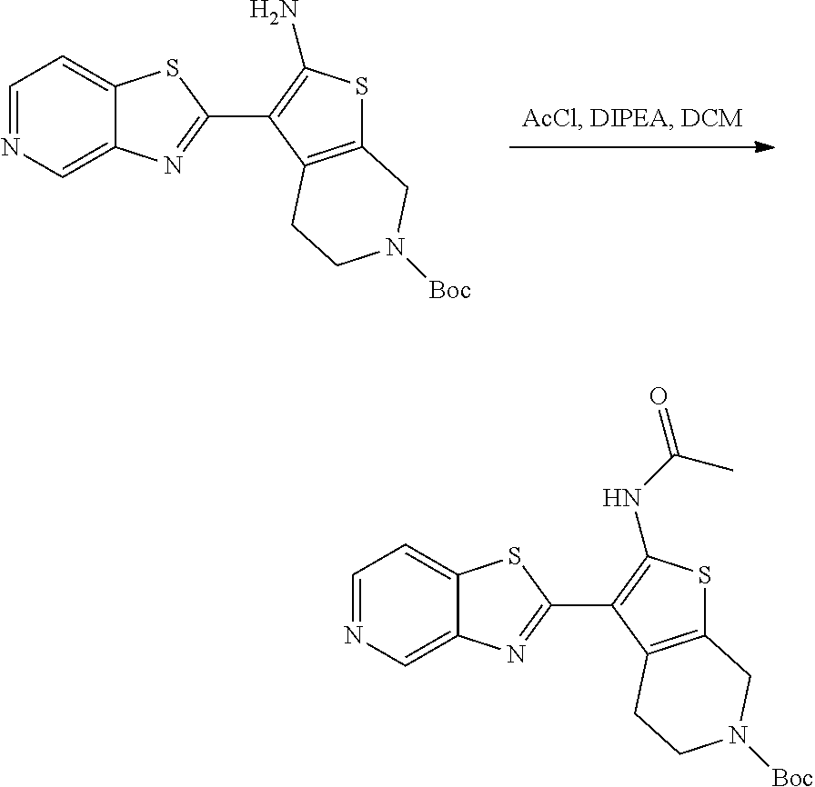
C1=NC=C2C(=C1)SC(C1=C(N)SC3=C1CCN([Boc])C3)=N2.C1=NC=C2C(=C1)SC(C1=C(NC(=O)C)SC3=C1CCN([Boc])C3)=N2
